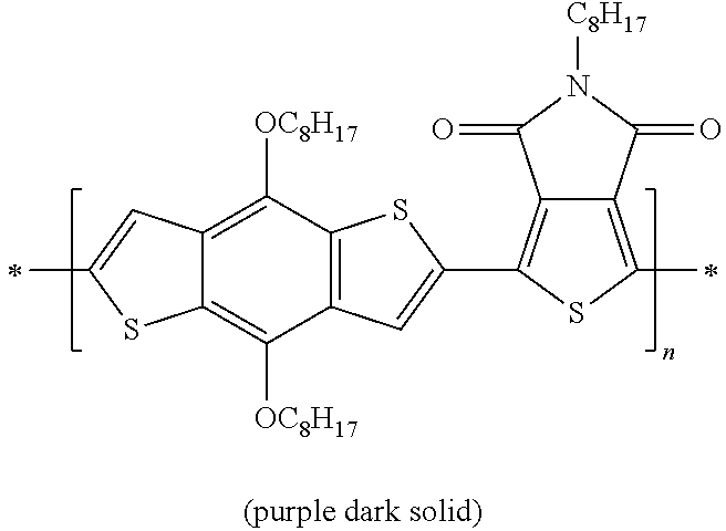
C12=C([OC8H17])C3=C(C([OC8H17])=C1C=C(C)S2)SC(C1=C2C(=C(C)S1)C(=O)N([C8H17])C2=O)=C3
